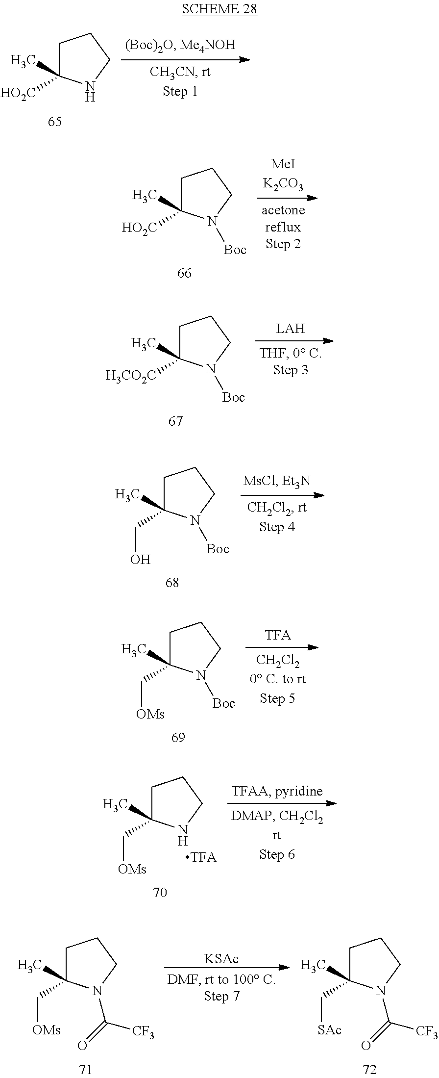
C1C(C)([HO2C])NCC1.C1C(C)([HO2C])N([Boc])CC1.C1C(C)([H3CO2C])N([Boc])CC1.C1C(C)(CO)N([Boc])CC1.C1C(C)(C[OMs])N([Boc])CC1.C1C(C)(C[OMs])NCC1.C1C(C)(C[OMs])N(C(=O)[CF3])CC1.[KSAc].C1C(C)(C[SAc])N(C(=O)[CF3])CC1
